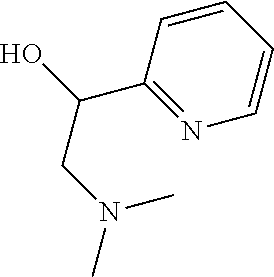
C1=CC(C(O)CN(C)C)=NC=C1
